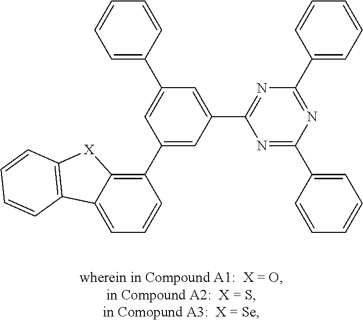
C1=C2C(=C(C3=CC(C4=NC(C5=CC=CC=C5)=NC(C5=CC=CC=C5)=N4)=CC(C4=CC=CC=C4)=C3)C=C1)[X]C1=C2C=CC=C1
